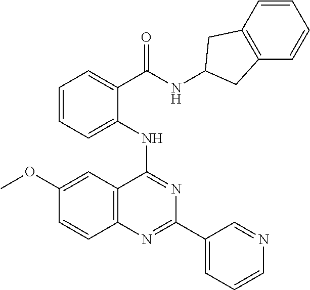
C1(OC)=CC2=C(C=C1)N=C(C1=CC=CN=C1)N=C2NC1=CC=CC=C1C(=O)NC1CC2=C(C=CC=C2)C1
